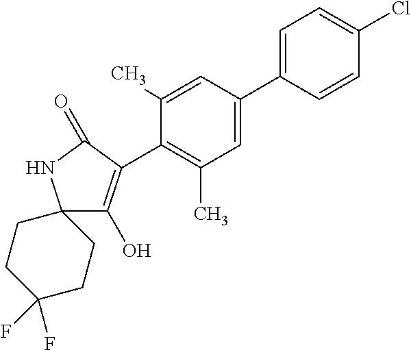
C1=C(C2=CC(C)=C(C3=C(O)C4(CCC(F)(F)CC4)NC3=O)C(C)=C2)C=CC(Cl)=C1
